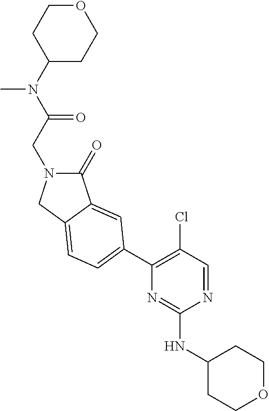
N(C(CN1C(=O)C2=CC(C3=C(Cl)C=NC(NC4CCOCC4)=N3)=CC=C2C1)=O)(C)C1CCOCC1
